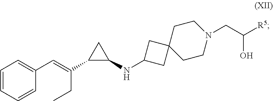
C1=CC=CC(C=C(CC)C2C(NC3CC4(C3)CCN(CC([R5])O)CC4)C2)=C1
